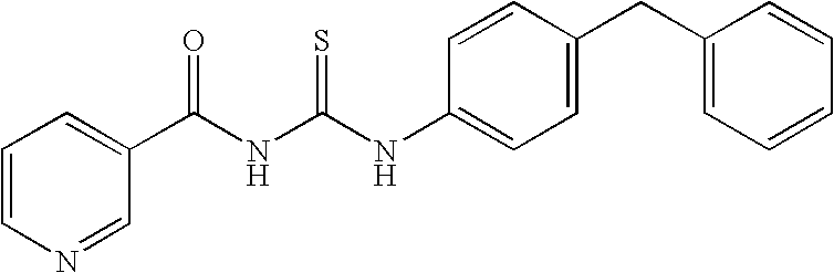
C1(C(NC(NC2=CC=C(CC3=CC=CC=C3)C=C2)=S)=O)=CC=CN=C1
